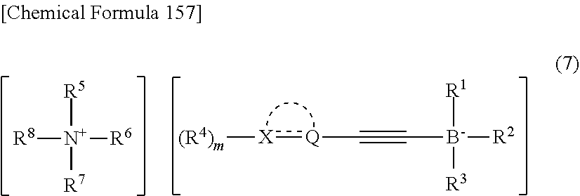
[R8][N+]([R5])([R7])[R6].C(#C[B-]([R1])([R3])[R2])[Q]:[X][(R4)m]
